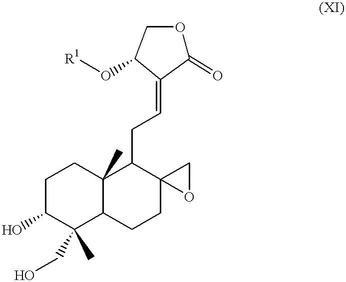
C1C(O)C(CO)(C)C2C(C)(C1)C(CC=C1C(=O)OCC1O[R1])C1(CC2)CO1
